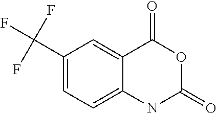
O=C1C2=CC(C(F)(F)F)=CC=C2NC(=O)O1
